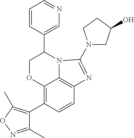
C1=CC(C2COC3=C(C4=C(C)ON=C4C)C=CC4=C3N2C(N2CC(O)CC2)=N4)=CN=C1
